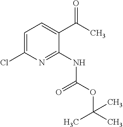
C1=C(Cl)N=C(NC(OC(C)(C)C)=O)C(C(C)=O)=C1
